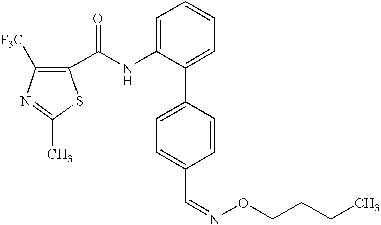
C1(C(NC2=CC=CC=C2C2=CC=C(C=NOCCCC)C=C2)=O)=C([F3C])N=C(C)S1
